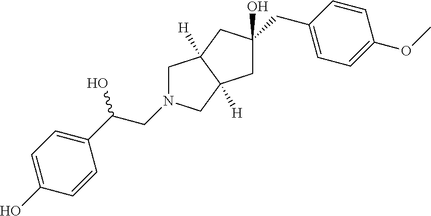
C1N(CC(C2=CC=C(O)C=C2)O)CC2([H])C1([H])CC(O)(CC1=CC=C(OC)C=C1)C2
